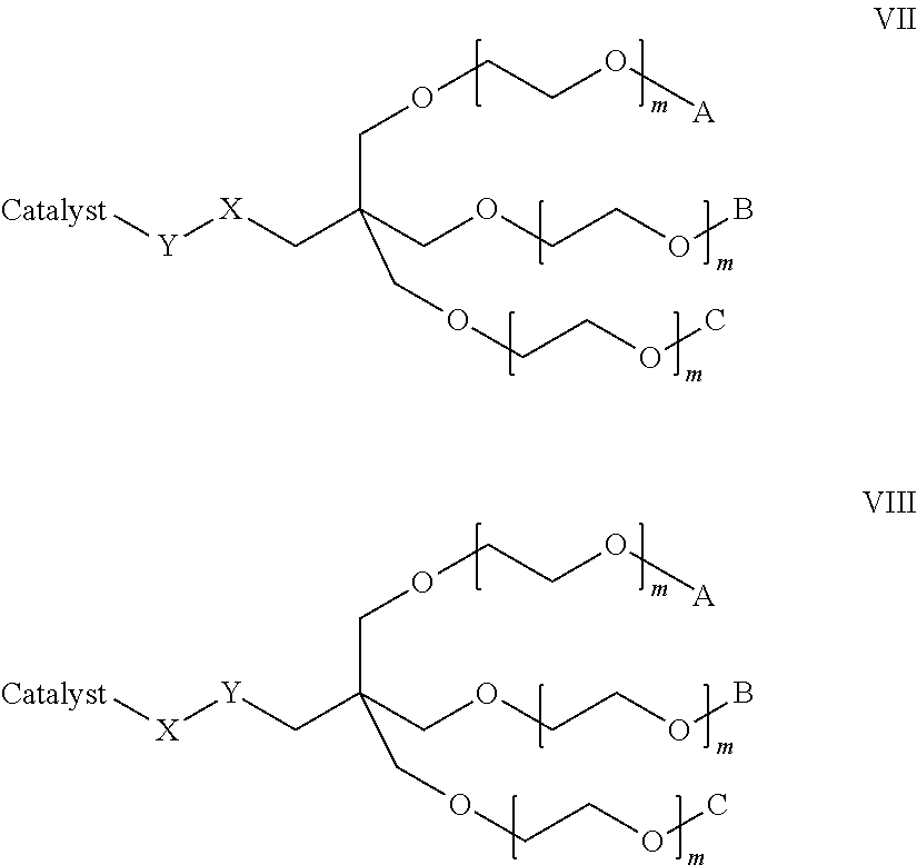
[X](CC(COCCOB)(COCCO[A])COCCOC)[Y][Catalyst].C(OCCOB)C(COCCO[A])(COCCOC)C[Y][X][Catalyst]
